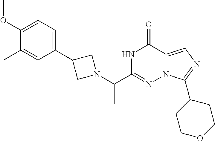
C1(OC)=CC=C(C2CN(C(C3=NN4C(=CN=C4C4CCOCC4)C(=O)N3)C)C2)C=C1C
